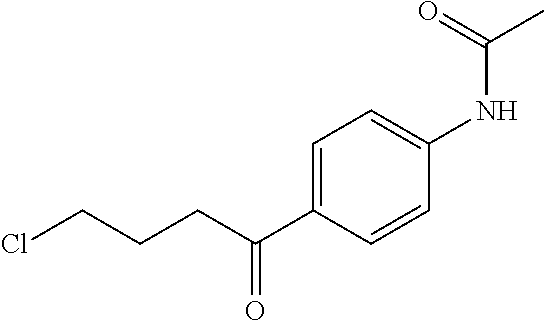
C1=C(C(CCCCl)=O)C=CC(NC(=O)C)=C1
